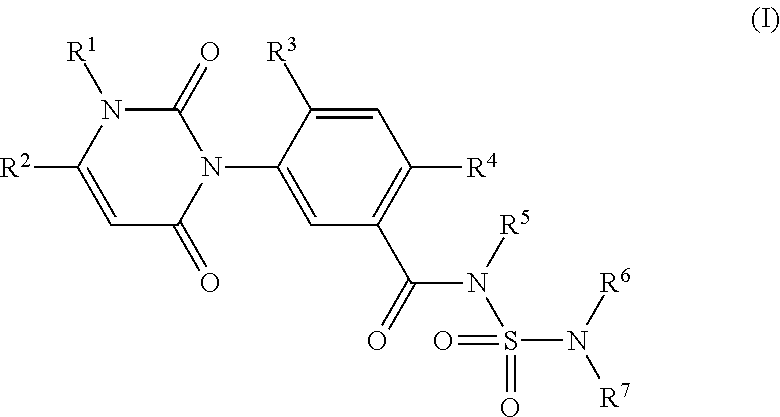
C1=C([R3])C(N2C(=O)N([R1])C([R2])=CC2=O)=CC(C(=O)N([R5])S(N([R7])[R6])(=O)=O)=C1[R4]
